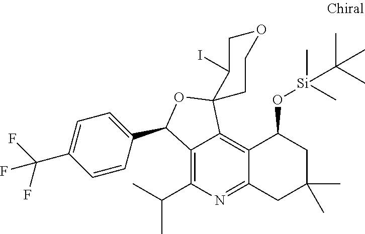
C12=C(C(C)C)N=C3C(=C1C1(OC2C2=CC=C(C(F)(F)F)C=C2)C(I)COCC1)C(O[Si](C)(C)C(C)(C)C)CC(C)(C)C3
